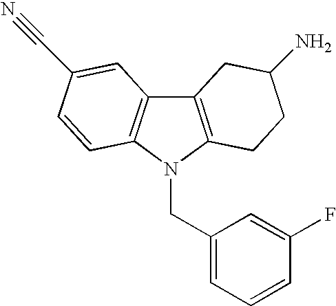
C12=C(N(CC3=CC=CC(F)=C3)C3=C1C=C(C#N)C=C3)CCC(N)C2
